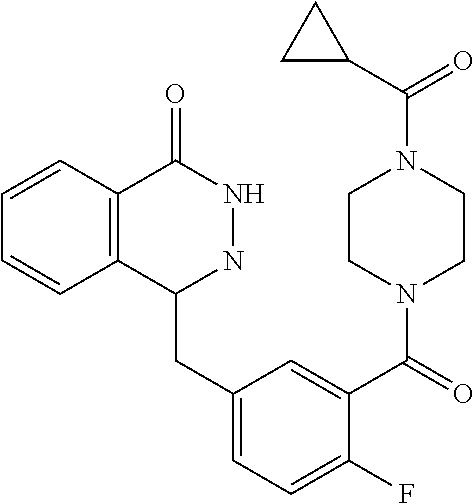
C1(CC2NNC(=O)C3=C2C=CC=C3)=CC=C(F)C(C(=O)N2CCN(C(C3CC3)=O)CC2)=C1
